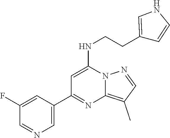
C1=C(F)C=NC=C1C1=NC2=C(C)C=NN2C(NCCC2=CNC=C2)=C1
